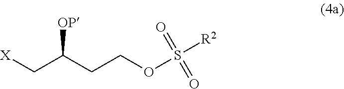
C(COS([R2])(=O)=O)C(C[X])[OP]
